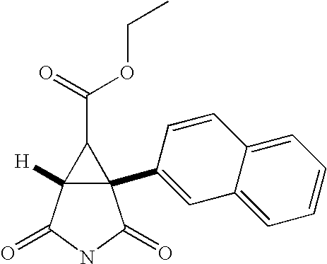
C12(C3=CC4=CC=CC=C4C=C3)C([H])(C(=O)NC1=O)C2C(OCC)=O
